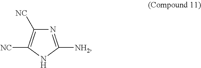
N1=C([NH2])NC([NC])=C1[NC]
